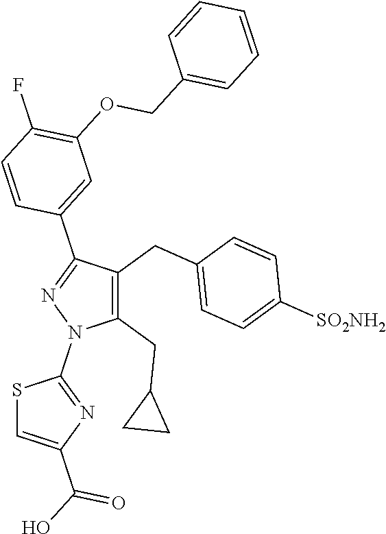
S1C=C(C(O)=O)N=C1N1C(CC2CC2)=C(CC2=CC=C([SO2NH2])C=C2)C(C2=CC(OCC3=CC=CC=C3)=C(F)C=C2)=N1
